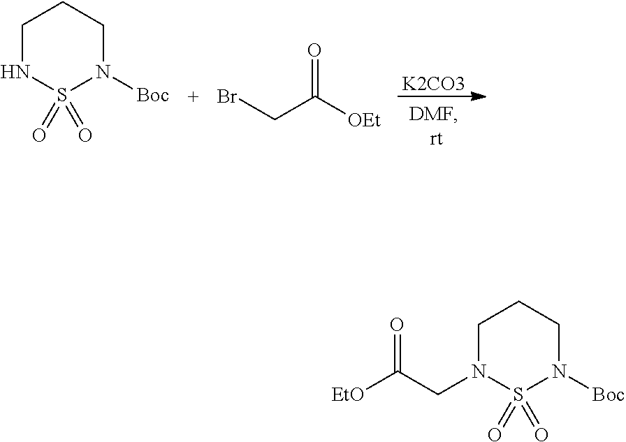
[K2CO3].N1S(=O)(=O)N([Boc])CCC1.C(C(=O)[OEt])Br.[EtO]C(CN1S(=O)(=O)N([Boc])CCC1)=O
